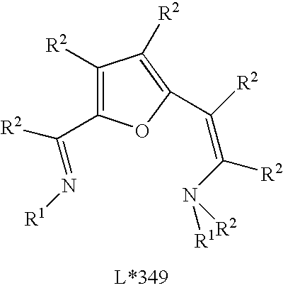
C1([R2])=C(C(=N[R1])[R2])OC(C(=C(N([R1])[R2])[R2])[R2])=C1[R2]
